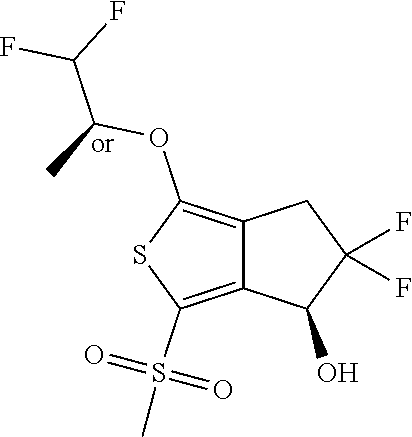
C12=C(OC(C(F)F)C)SC(S(C)(=O)=O)=C1C(O)C(F)(F)C2
